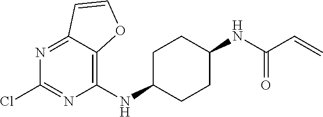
C1C(NC2=C3C(=NC(Cl)=N2)C=CO3)CCC(NC(C=C)=O)C1
